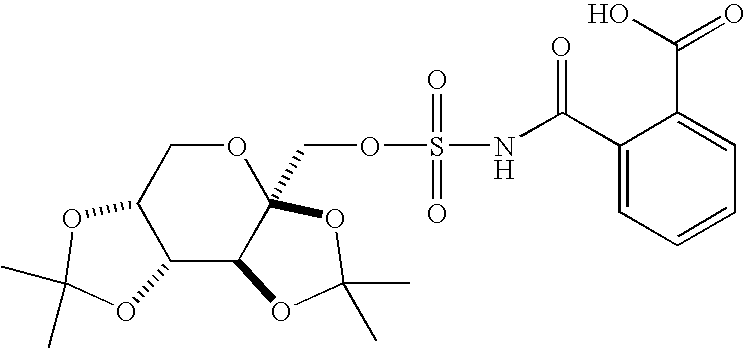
C12C(C3C(COS(NC(C4=CC=CC=C4C(O)=O)=O)(=O)=O)(OC1)OC(C)(C)O3)OC(C)(C)O2
